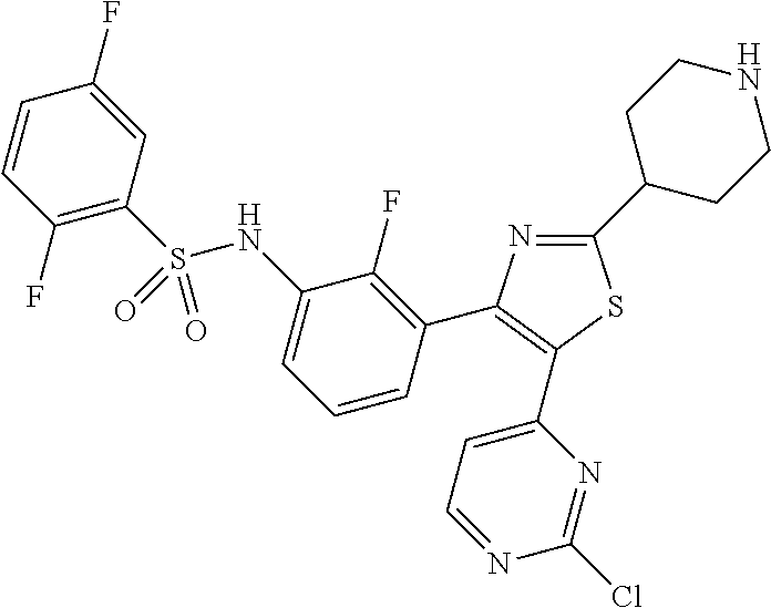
C1=CC(F)=C(S(NC2=CC=CC(C3=C(C4=CC=NC(Cl)=N4)SC(C4CCNCC4)=N3)=C2F)(=O)=O)C=C1F
